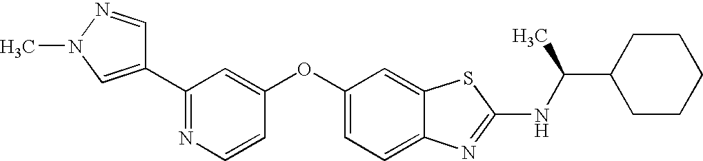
N1=C(C2=CN(C)N=C2)C=C(OC2=CC=C3C(=C2)SC(NC(C2CCCCC2)C)=N3)C=C1
